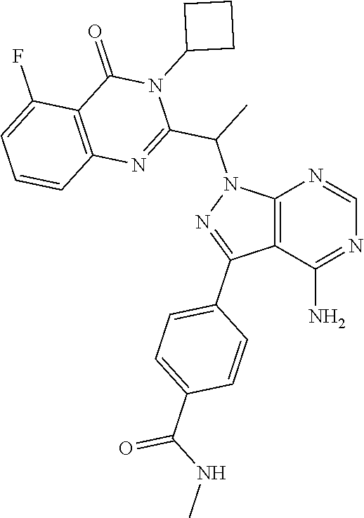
C12=C(C(N)=NC=N1)C(C1=CC=C(C(NC)=O)C=C1)=NN2C(C1=NC2=C(C(=O)N1C1CCC1)C(F)=CC=C2)C
